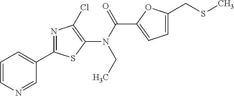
N(C(=O)C1=CC=C(CSC)O1)(C1=C(Cl)N=C(C2=CC=CN=C2)S1)CC
